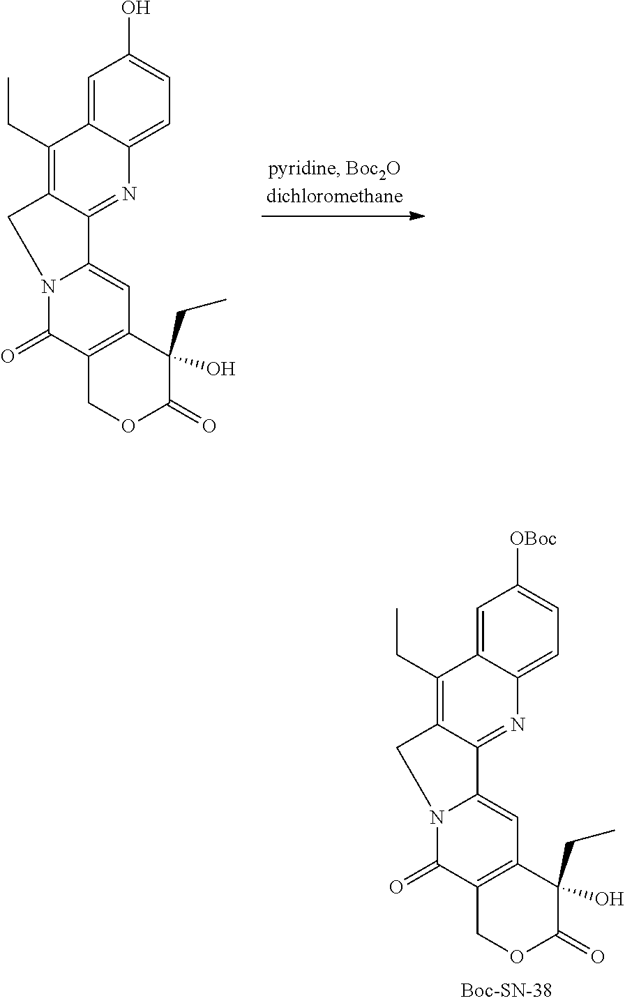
C1=C2C(=CC=C1[OBoc])N=C1C(=C2CC)CN2C1=CC1=C(C2=O)COC(=O)C1(CC)O.C1=C2C(=CC=C1O)N=C1C(=C2CC)CN2C1=CC1=C(C2=O)COC(=O)C1(CC)O
